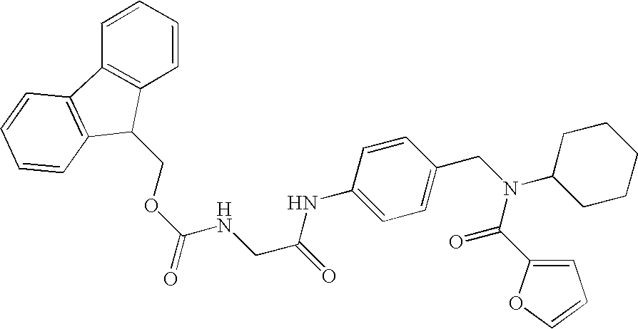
C1=C(CN(C2CCCCC2)C(C2=CC=CO2)=O)C=CC(NC(=O)CNC(OCC2C3=C(C4=C2C=CC=C4)C=CC=C3)=O)=C1
